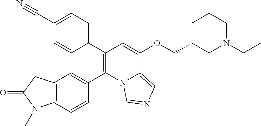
C12=C(C=CC(C3=C(C4=CC=C(C#N)C=C4)C=C(OCC4CN(CC)CCC4)C4=CN=CN34)=C1)N(C)C(=O)C2
